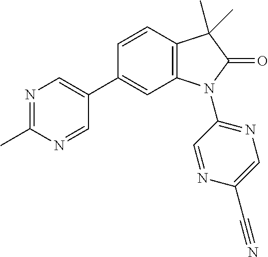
C1=CC2=C(C=C1C1=CN=C(C)N=C1)N(C1=NC=C(C#N)N=C1)C(=O)C2(C)C
